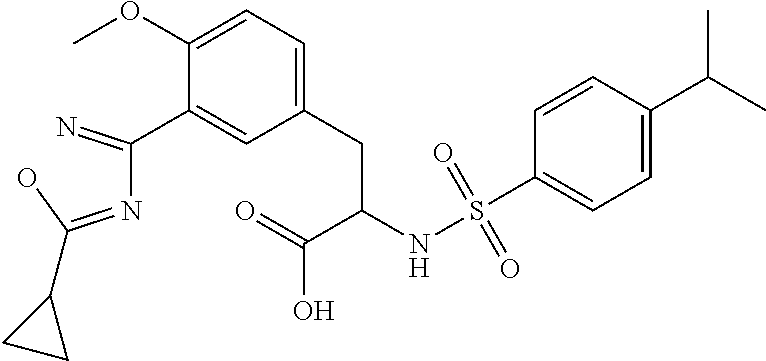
C1=C(OC)C(C(N=C(O)C2CC2)=N)=CC(CC(NS(C2=CC=C(C(C)C)C=C2)(=O)=O)C(=O)O)=C1
